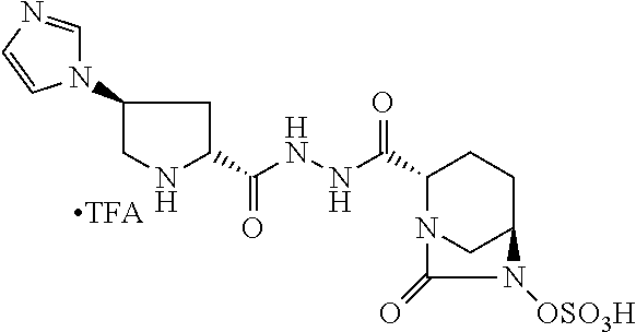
C1=NC=CN1C1CNC(C(NNC(C2N3CC(CC2)N([OSO3H])C3=O)=O)=O)C1
